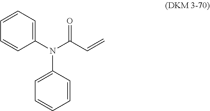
C1=CC=C(N(C(C=C)=O)C2=CC=CC=C2)C=C1
